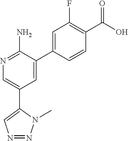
C1(C2=CN=NN2C)=CN=C(N)C(C2=CC(F)=C(C(O)=O)C=C2)=C1
